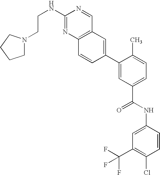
C(NC1=NC2=C(C=N1)C=C(C1=CC(C(NC3=CC(C(F)(F)F)=C(Cl)C=C3)=O)=CC=C1C)C=C2)CN1CCCC1
